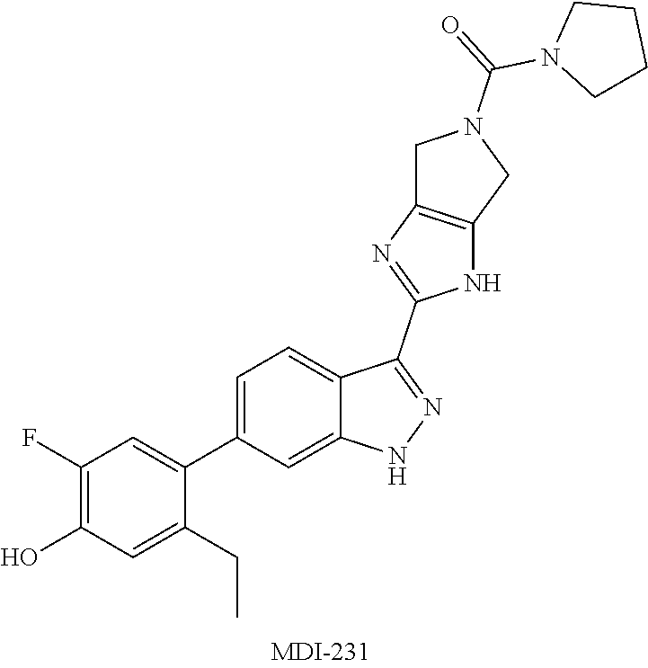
C1(F)=C(O)C=C(CC)C(C2=CC=C3C(=C2)NN=C3C2=NC3=C(N2)CN(C(N2CCCC2)=O)C3)=C1
